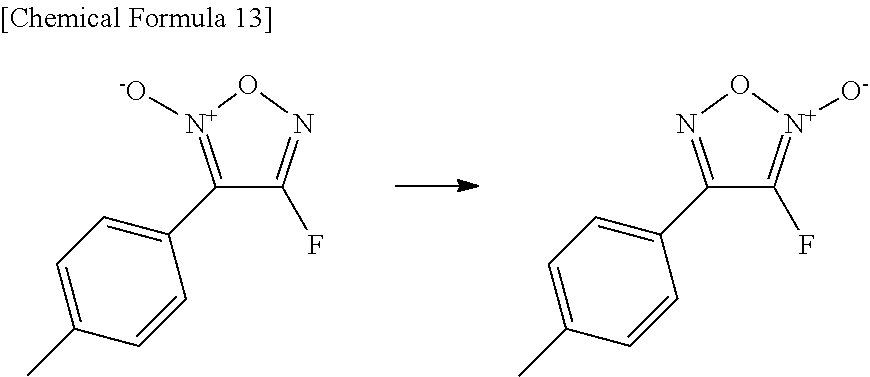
C1(C2=CC=C(C)C=C2)=[N+]([-O])ON=C1F.C1(C2=CC=C(C)C=C2)=NO[N+]([O-])=C1F
